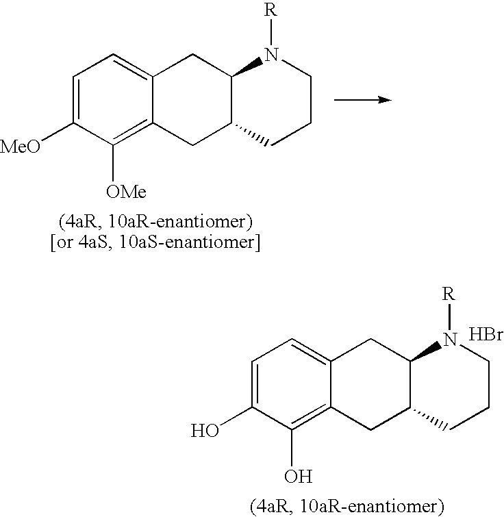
C1=C(O)C(O)=C2C(=C1)CC1C(C2)CCCN1[R].Br.C1=C([MeO])C([OMe])=C2C(=C1)CC1C(C2)CCCN1[R]
